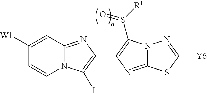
N12C(=NC(C3=C(S([R1])=O)N4C(=N3)SC([Y6])=N4)=C1I)C=C([W1])C=C2
